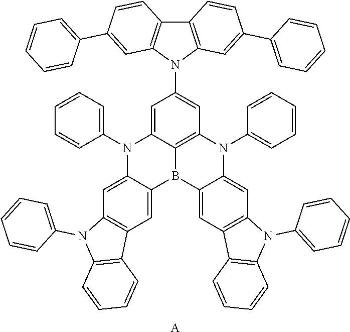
C1=C2C3=C(C=C1N1C4=C(C5=C1C=C(C1=CC=CC=C1)C=C5)C=CC(C1=CC=CC=C1)=C4)N(C1=CC=CC=C1)C1=CC4=C(C=C1B3C1=CC3=C(C=C1N2C1=CC=CC=C1)N(C1=CC=CC=C1)C1=C3C=CC=C1)C1=C(N4C2=CC=CC=C2)C=CC=C1.[A]
